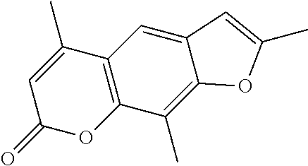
C1(=O)OC2=C(C(C)=C1)C=C1C(=C2C)OC(C)=C1
